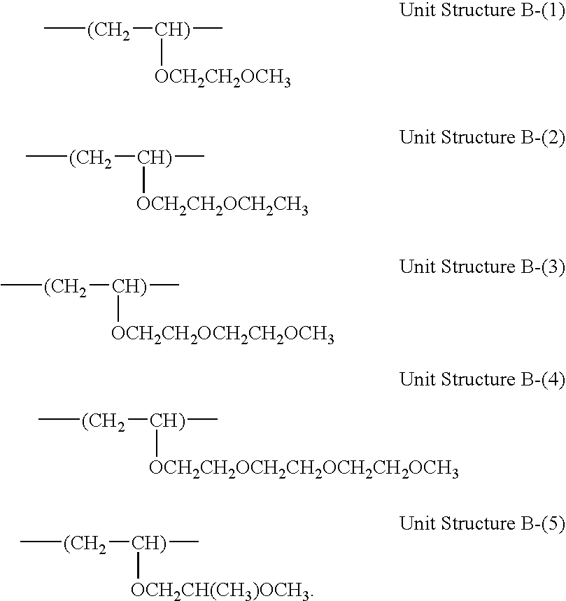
C[(CH2][CH)](C)[OCH2CH2OCH3].C[(CH2][CH)](C)[OCH2CH2OCH2CH3].C[(CH2][CH)](C)[OCH2CH2OCH2CH2OCH3].C[(CH2][CH)](C)[OCH2CH2OCH2CH2OCH2CH2OCH3].C[(CH2][CH)](C)[OCH2CH(CH3)OCH3]
